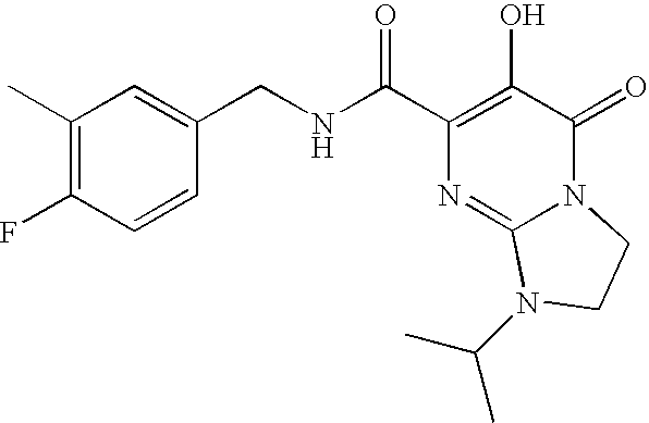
C1(CNC(C2=C(O)C(=O)N3C(=N2)N(C(C)C)CC3)=O)=CC(C)=C(F)C=C1
